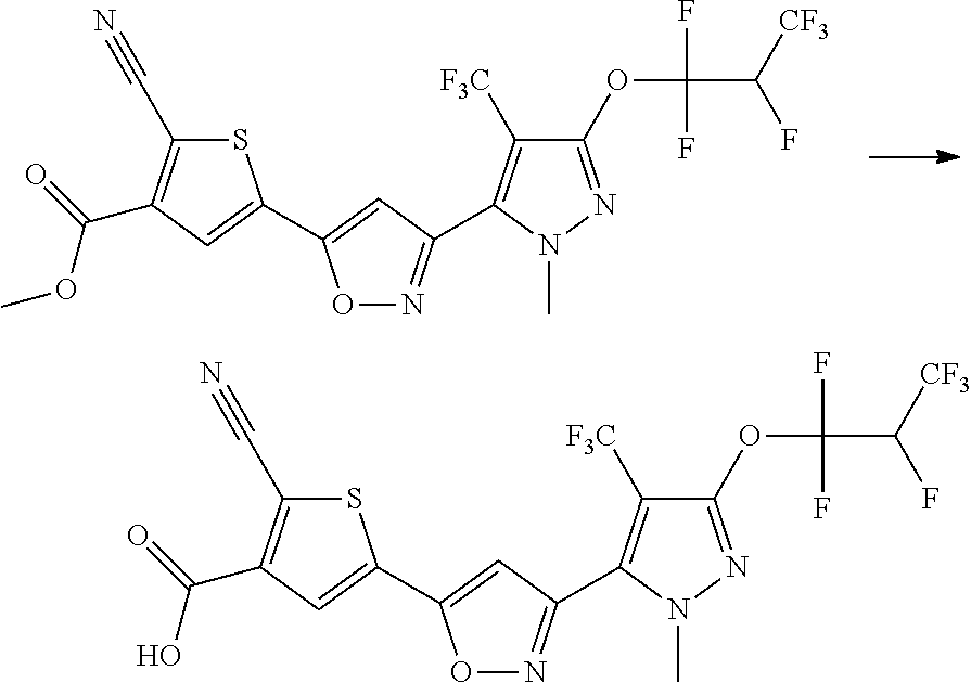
S1C(C#N)=C(C(=O)OC)C=C1C1=CC(C2=C([F3C])C(OC(C([CF3])F)(F)F)=NN2C)=NO1.S1C(C#N)=C(C(=O)O)C=C1C1=CC(C2=C([F3C])C(OC(C([CF3])F)(F)F)=NN2C)=NO1
